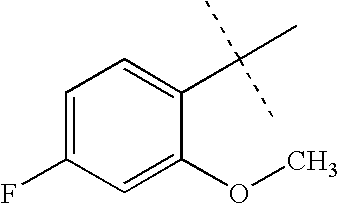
C1=C(F)C=C(OC)C(C(C)(C)C)=C1
